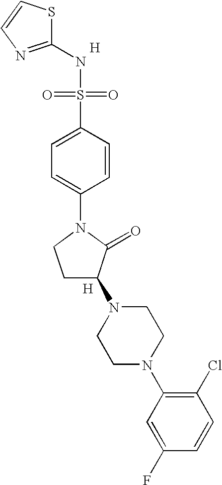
S1C(NS(=O)(=O)C2=CC=C(N3CCC(N4CCN(C5=C(Cl)C=CC(F)=C5)CC4)C3=O)C=C2)=NC=C1.[H].[H]
